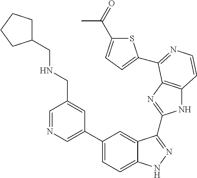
C1(C2=CN=CC(CNCC3CCCC3)=C2)=CC=C2C(=C1)C(C1=NC3=C(N1)C=CN=C3C1=CC=C(C(=O)C)S1)=NN2
